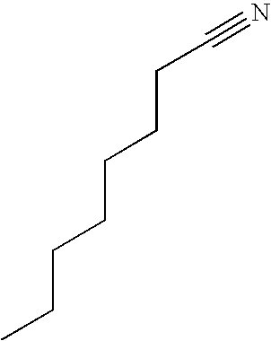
CCCCCCCC#N
